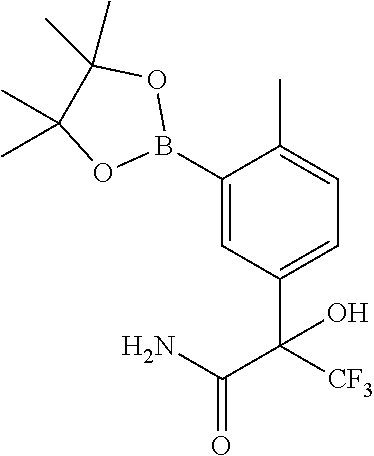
C1(B2OC(C)(C)C(C)(C)O2)=CC(C([CF3])(C(N)=O)O)=CC=C1C
